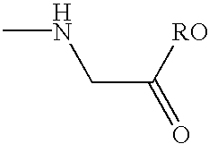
N(CC(=O)[RO])C
